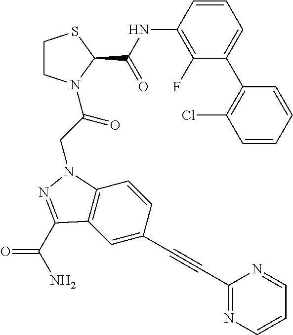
C1(NC(C2SCCN2C(CN2C3=C(C=C(C#CC4=NC=CC=N4)C=C3)C(C(N)=O)=N2)=O)=O)=C(F)C(C2=C(Cl)C=CC=C2)=CC=C1
